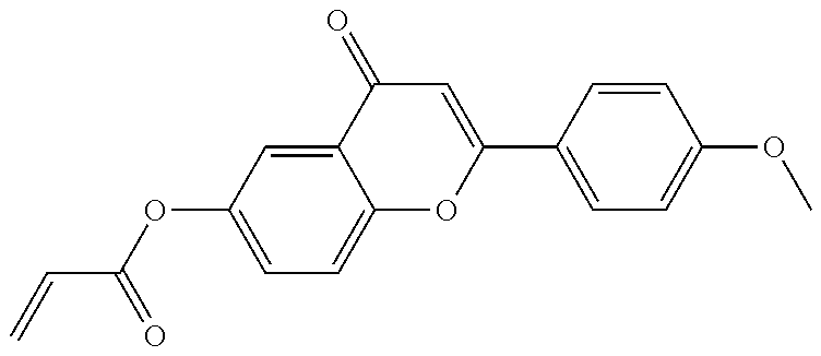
C(=C)C(OC1=CC=C2C(=C1)C(=O)C=C(C1=CC=C(OC)C=C1)O2)=O
